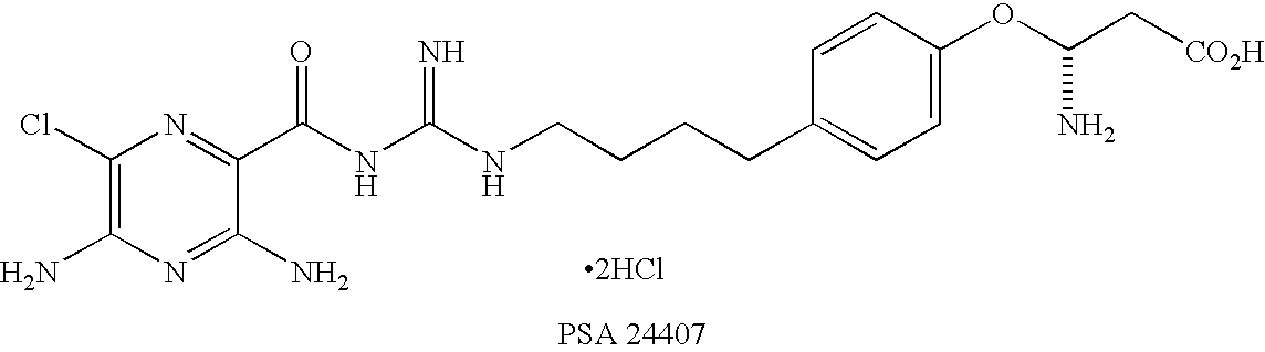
C1(Cl)=C(N)N=C(N)C(C(NC(NCCCCC2=CC=C(OC(C[CO2H])N)C=C2)=N)=O)=N1.[2HCl]
